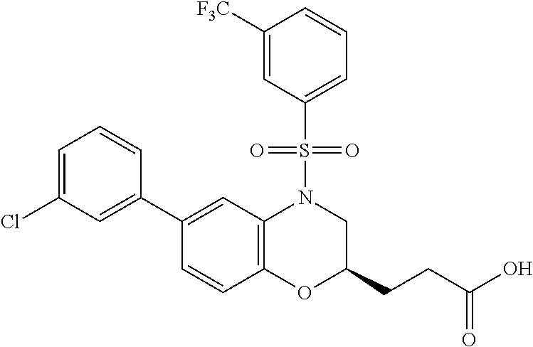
C1(C2=CC(Cl)=CC=C2)=CC2=C(C=C1)OC(CCC(O)=O)CN2S(C1=CC=CC([F3C])=C1)(=O)=O
